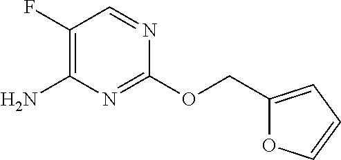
C1(OCC2=CC=CO2)=NC(N)=C(F)C=N1
